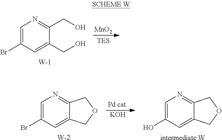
N1=C(CO)C(CO)=CC(Br)=C1.[W].[MnO2].[KOH].N1=C2C(=CC(O)=C1)COC2.[intermediate W].N1=C2C(=CC(Br)=C1)COC2.[W]
